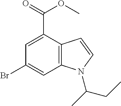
C1=C(C(=O)OC)C2=C(C=C1Br)N(C(C)CC)C=C2
